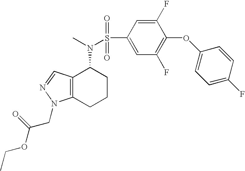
S(N(C)C1C2=C(CCC1)N(CC(OCC)=O)N=C2)(=O)(=O)C1=CC(F)=C(OC2=CC=C(F)C=C2)C(F)=C1
